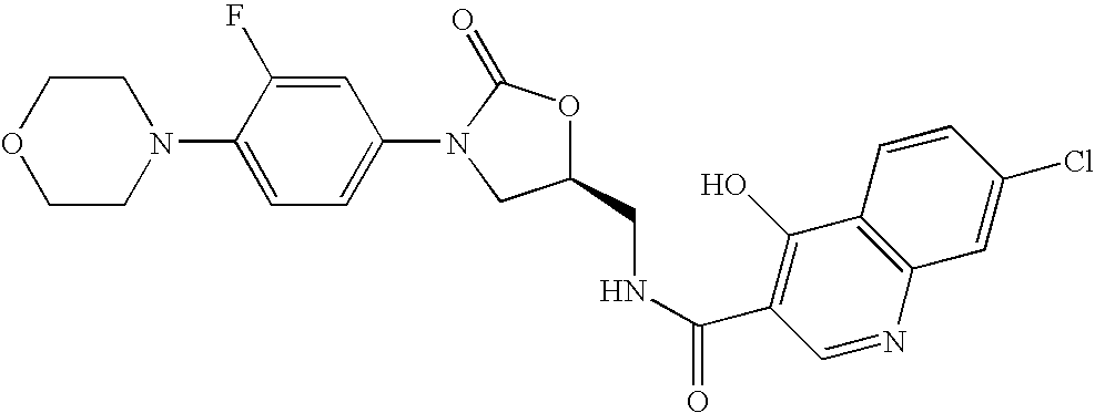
O1CCN(C2=CC=C(N3CC(CNC(=O)C4=C(O)C5=C(N=C4)C=C(Cl)C=C5)OC3=O)C=C2F)CC1
